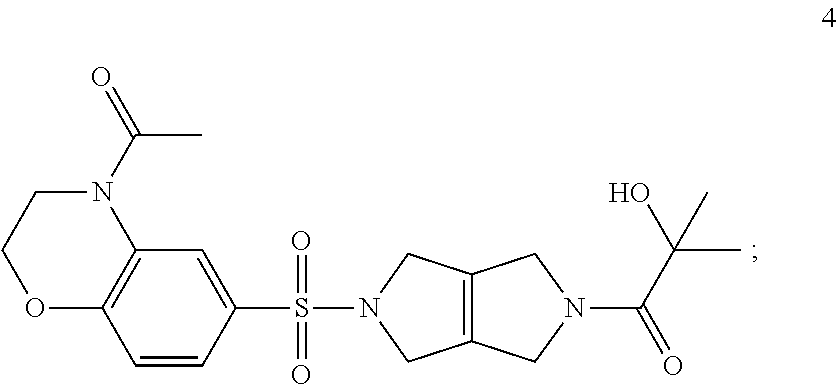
C1=CC(S(N2CC3=C(C2)CN(C(C(C)(C)O)=O)C3)(=O)=O)=CC2=C1OCCN2C(=O)C
